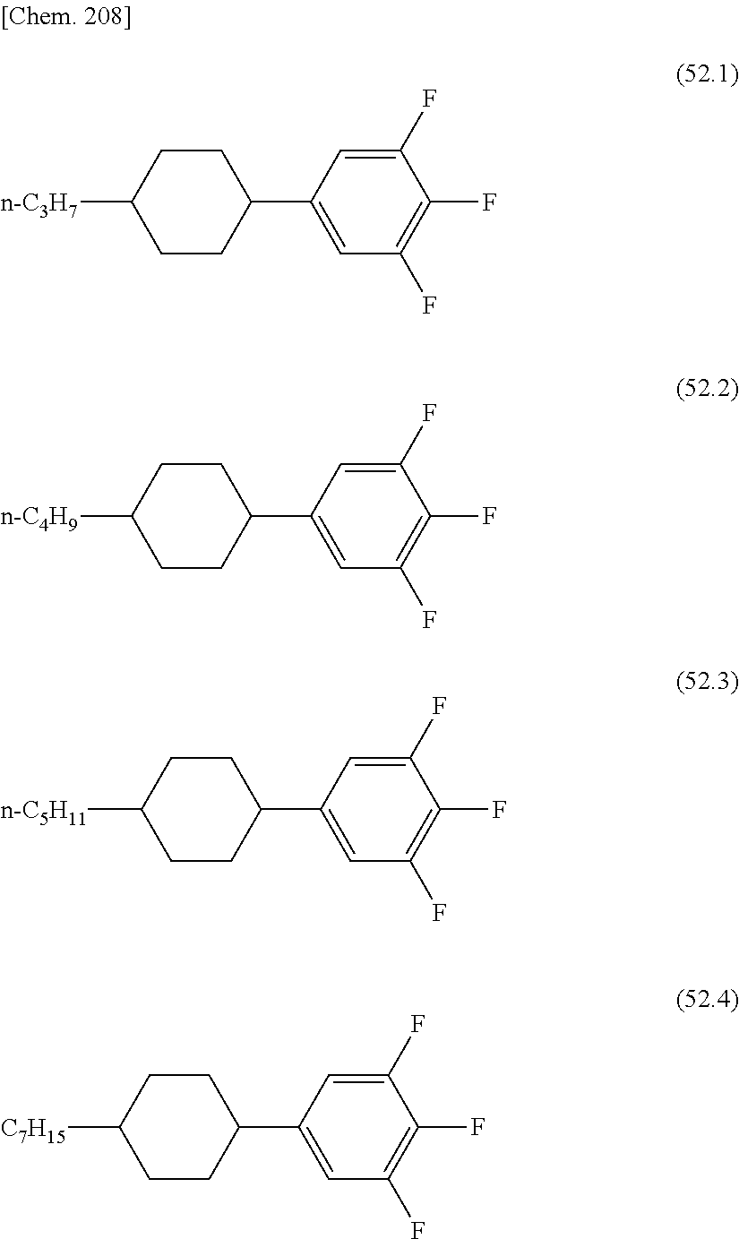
C1CC([n-C3H7])CCC1C1=CC(F)=C(F)C(F)=C1.C1CC([C7H15])CCC1C1=CC(F)=C(F)C(F)=C1.C1CC([n-C5H11])CCC1C1=CC(F)=C(F)C(F)=C1.C1CC([n-C4H9])CCC1C1=CC(F)=C(F)C(F)=C1
